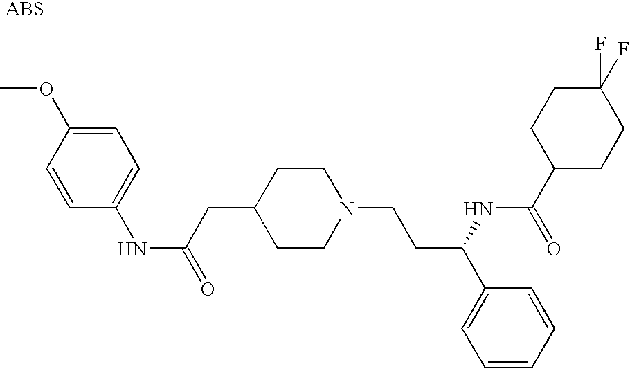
C1(NC(=O)CC2CCN(CCC(C3=CC=CC=C3)NC(C3CCC(F)(F)CC3)=O)CC2)=CC=C(OC)C=C1
